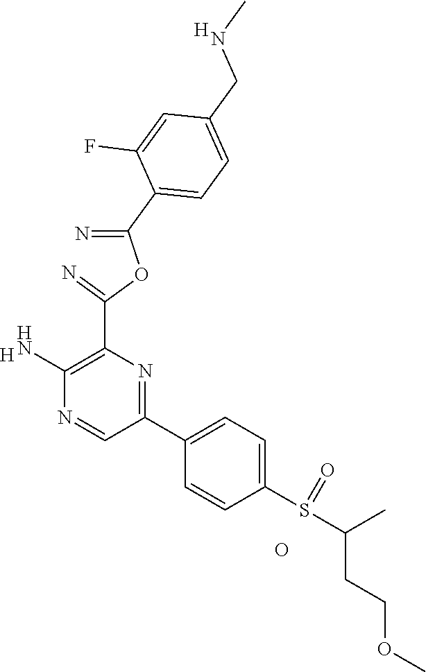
[H].C1(N)=C(C(=N)OC(=N)C2=CC=C(CNC)C=C2F)N=C(C2=CC=C(S(C(CCOC)C)=O)C=C2)C=N1.O.[H]
